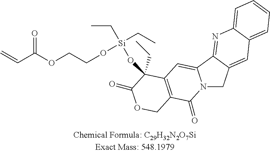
C=CC(OCCO[Si](CC)(CC)OC1(CC)C2=C(C(=O)N3CC4=CC5=CC=CC=C5N=C4C3=C2)COC1=O)=O
